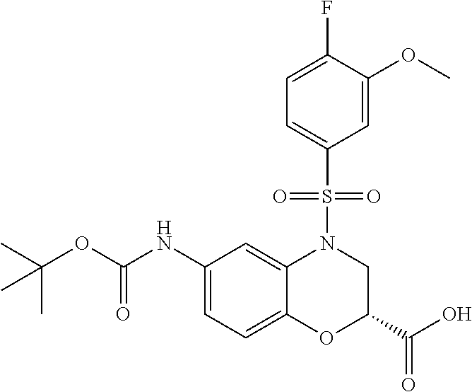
C1(NC(OC(C)(C)C)=O)=CC=C2C(=C1)N(S(C1=CC=C(F)C(OC)=C1)(=O)=O)CC(C(O)=O)O2
